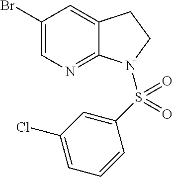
BrC1=CN=C2C(=C1)CCN2S(C1=CC(Cl)=CC=C1)(=O)=O
